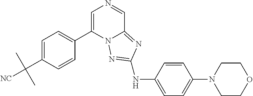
C1(C([NC])(C)C)=CC=C(C2=CN=CC3=NC(NC4=CC=C(N5CCOCC5)C=C4)=NN23)C=C1
